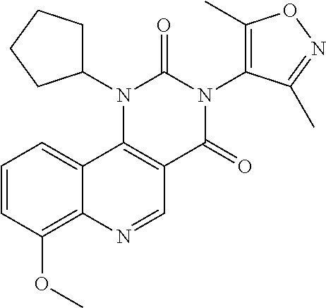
C1=CC(OC)=C2C(=C1)C1=C(C=N2)C(=O)N(C2=C(C)ON=C2C)C(=O)N1C1CCCC1
